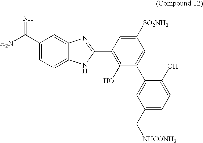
C1(C(N)=N)=CC=C2C(=C1)N=C(C1=C(O)C(C3=CC(C[NHCONH2])=CC=C3O)=CC([SO2NH2])=C1)N2
